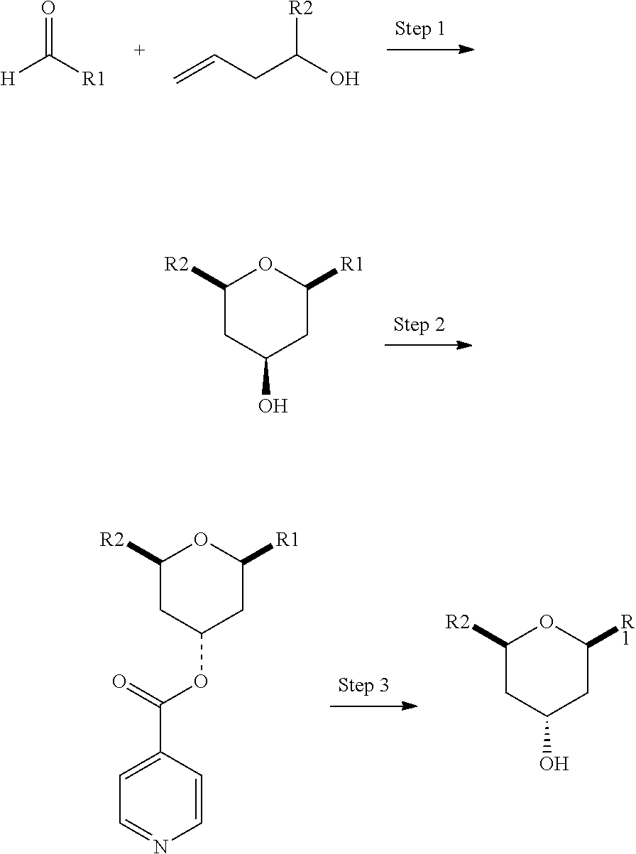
O=C([R1])[H].[R2]C(O)CC=C.C1([R2])CC(O)CC([R1])O1.C1([R2])CC(OC(C2=CC=NC=C2)=O)CC([R1])O1.C1([R2])CC(O)CC([R1])O1
